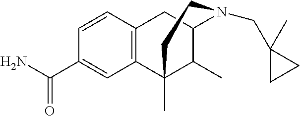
C1=CC2=C(C=C1C(N)=O)C1(C)C(C)C(C2)N(CC2(C)CC2)CC1
